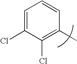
C1=C(Cl)C(Cl)=C(C)C=C1
